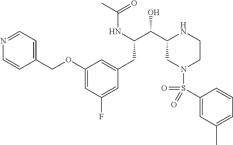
C1(OCC2=CC=NC=C2)=CC(F)=CC(CC(C(C2CN(S(C3=CC(C)=CC=C3)(=O)=O)CCN2)O)NC(C)=O)=C1
